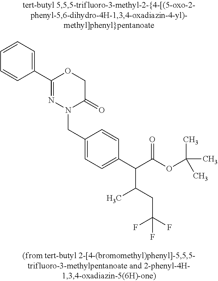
C1=CC=C(C2=NN(CC3=CC=C(C(C(OC(C)(C)C)=O)C(CC(F)(F)F)C)C=C3)C(=O)CO2)C=C1
